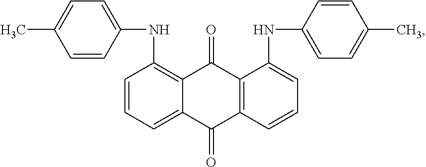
C1=CC(NC2=C3C(=CC=C2)C(=O)C2=C(C3=O)C(NC3=CC=C(C)C=C3)=CC=C2)=CC=C1C
